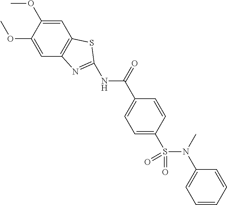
C1=C(S(N(C2=CC=CC=C2)C)(=O)=O)C=CC(C(=O)NC2=NC3=C(C=C(OC)C(OC)=C3)S2)=C1
